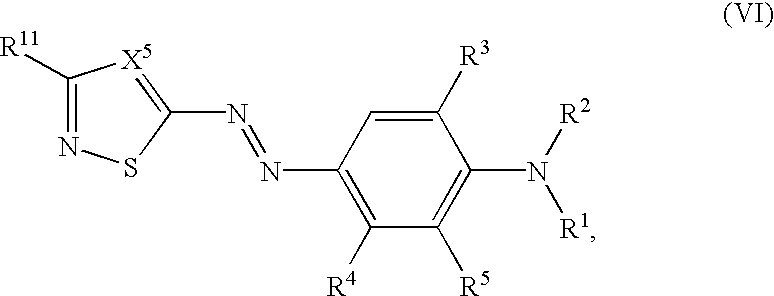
C1([R11])=NSC(N=NC2=C([R4])C([R5])=C(N([R2])[R1])C([R3])=C2)=[X5]1
